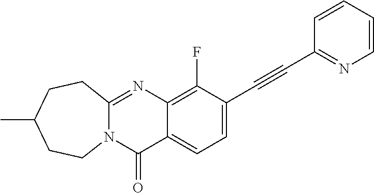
C12=C(F)C(C#CC3=NC=CC=C3)=CC=C1C(=O)N1C(=N2)CCC(C)CC1
